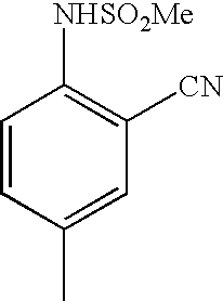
C1=CC(C)=CC([CN])=C1[NHSO2Me]
